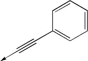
C1(C#C->C)=CC=CC=C1
